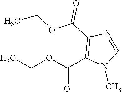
CCOC(C1=C(C(OCC)=O)N=CN1C)=O
